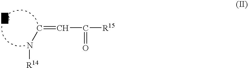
N(C=CC(=O)[R15])[R14]
